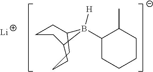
C1CCC(CC)B([H])(C2CCCCC2C)C1.[Li]
